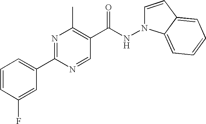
C1=CC(F)=CC(C2=NC(C)=C(C(NN3C=CC4=CC=CC=C34)=O)C=N2)=C1
